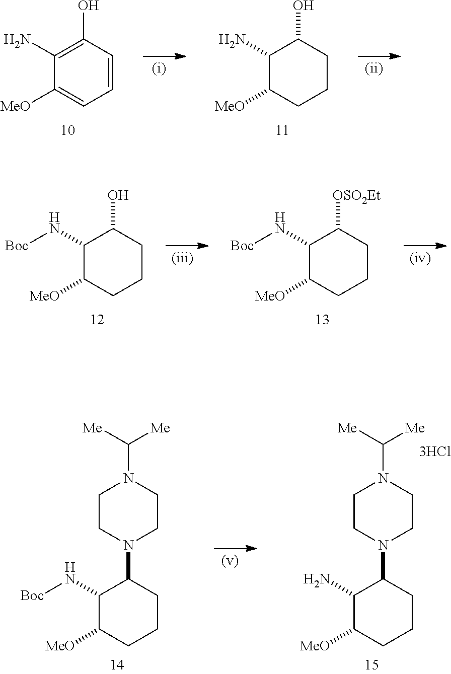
C1=CC(O)=C(N)C([MeO])=C1.C1CC(O)C(N)C([MeO])C1.C1CC(O)C(N[Boc])C([MeO])C1.C1CC([OSO2Et])C(N[Boc])C([MeO])C1.N1(C2C(N[Boc])C([MeO])CCC2)CCN(C([Me])[Me])CC1.N1(C2C(N)C([MeO])CCC2)CCN(C([Me])[Me])CC1
